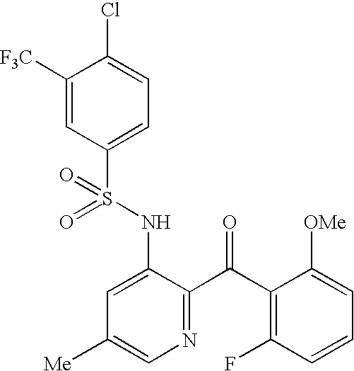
C1([F3C])=CC(S(NC2=CC([Me])=CN=C2C(C2=C(F)C=CC=C2[OMe])=O)(=O)=O)=CC=C1Cl
